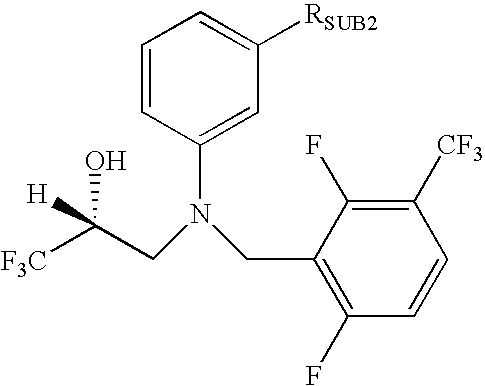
[F3C]C(CN(CC1=C(F)C=CC([CF3])=C1F)C1=CC([RSUB2])=CC=C1)([H])O
